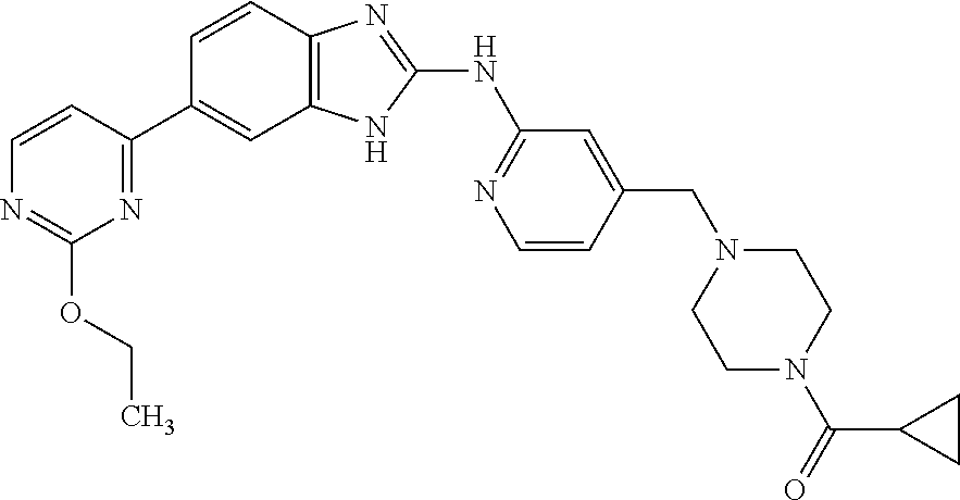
C1=CC(C2=CC3=C(C=C2)N=C(NC2=NC=CC(CN4CCN(C(=O)C5CC5)CC4)=C2)N3)=NC(OCC)=N1
